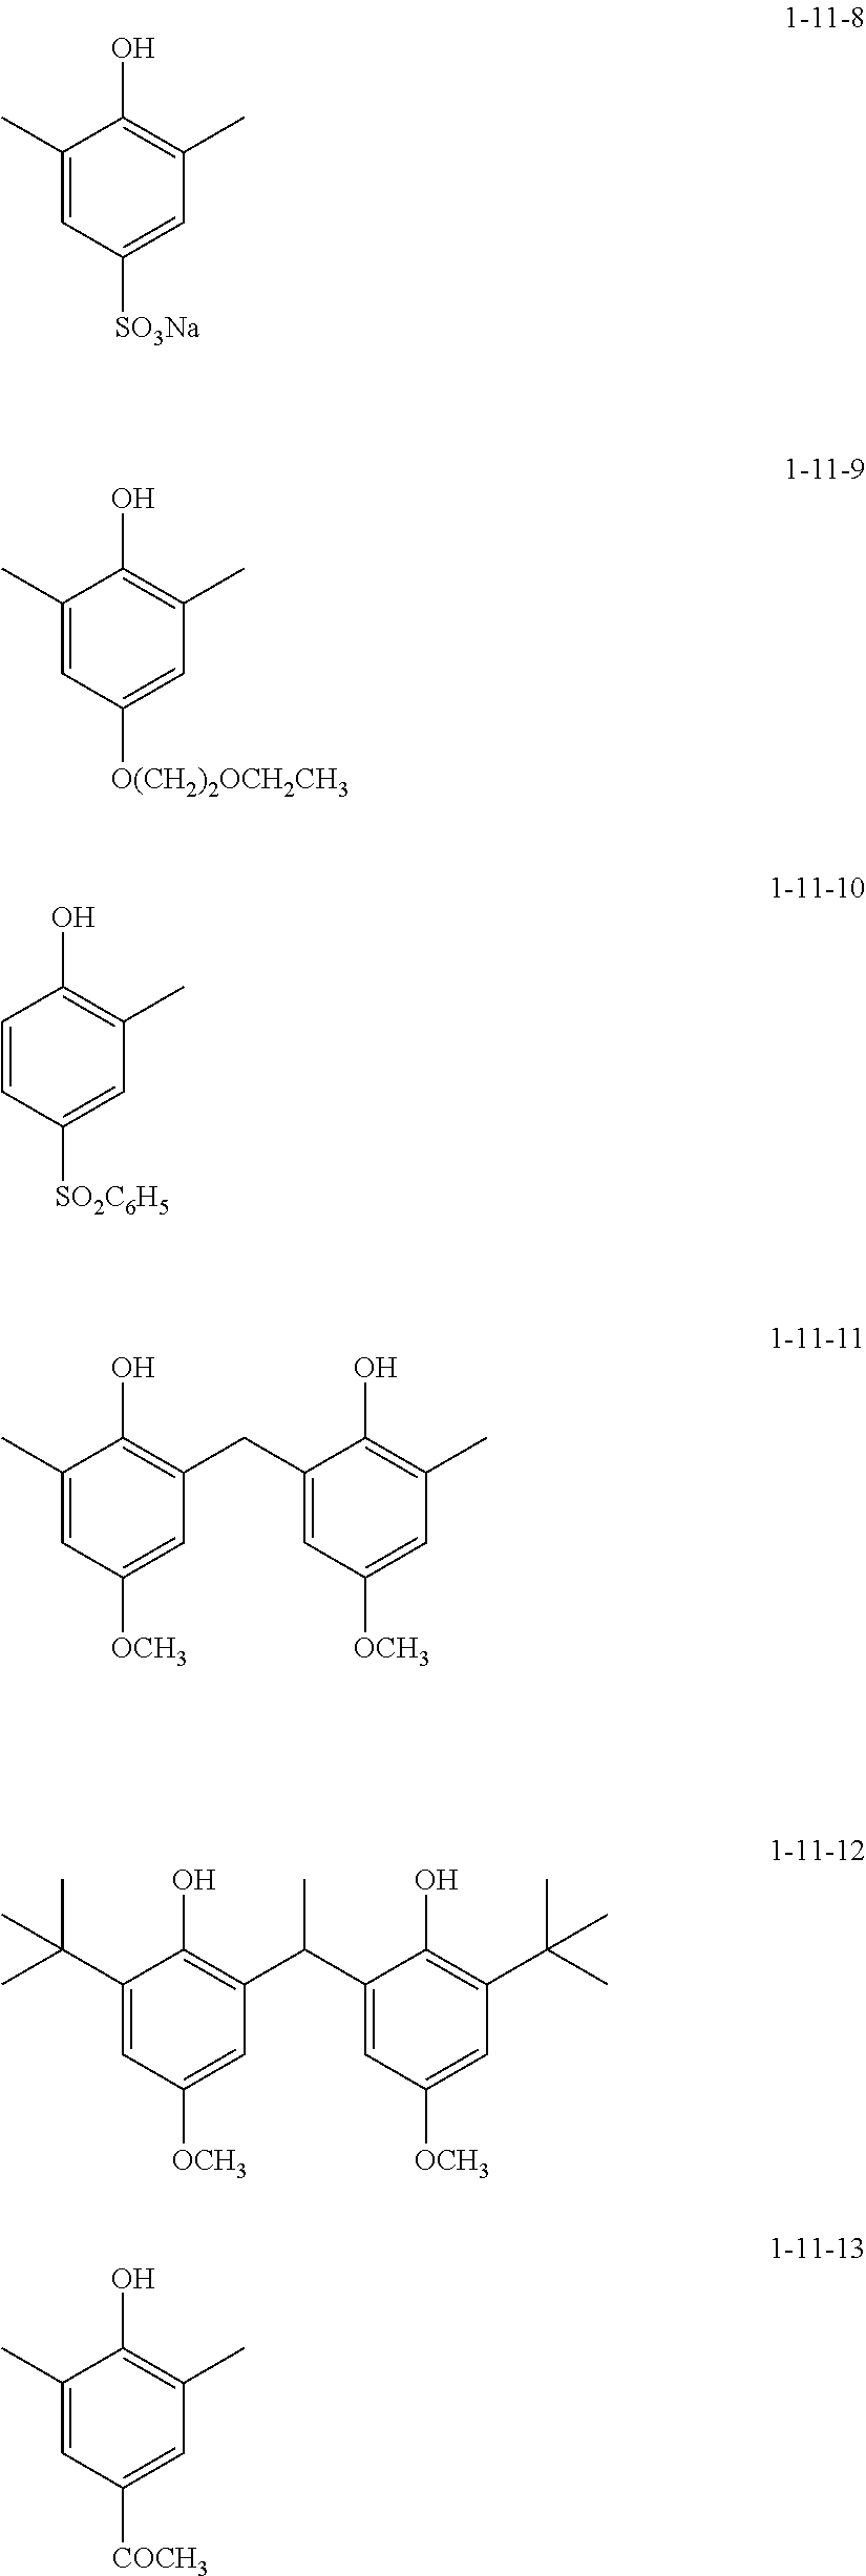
C1(C)=CC([SO3Na])=CC(C)=C1O.C1(C)=CC([O(CH2)2OCH2CH3])=CC(C)=C1O.C1=CC([SO2C6H5])=CC(C)=C1O.C1(C)=CC([OCH3])=CC(CC2=CC([OCH3])=CC(C)=C2O)=C1O.C1(C(C)(C)C)=CC([OCH3])=CC(C(C2=CC([OCH3])=CC(C(C)(C)C)=C2O)C)=C1O.C1(C)=CC([COCH3])=CC(C)=C1O
